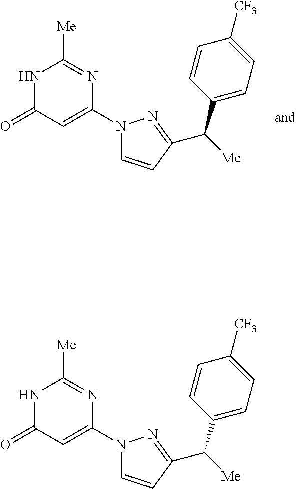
N1(C2=CC(=O)NC([Me])=N2)C=CC(C([Me])C2=CC=C([CF3])C=C2)=N1.N1(C2=CC(=O)NC([Me])=N2)C=CC(C([Me])C2=CC=C([CF3])C=C2)=N1
